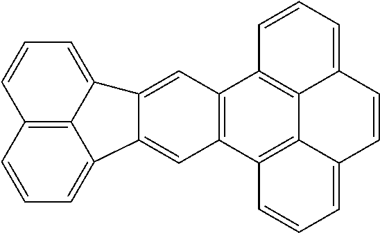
C1=CC=C2C3=C1C1=C(C4=C3C(=CC=C4)C=C2)C=C2C(=C1)C1=CC=CC3=C1C2=CC=C3
